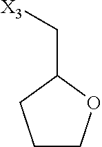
C([X3])C1OCCC1
